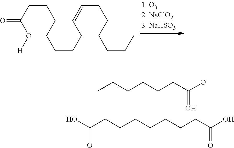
O(C(CCCCCCCC=CCCCCCC)=O)[H].CCCCCCC(O)=O.C(CCCCCC(O)=O)CC(O)=O
